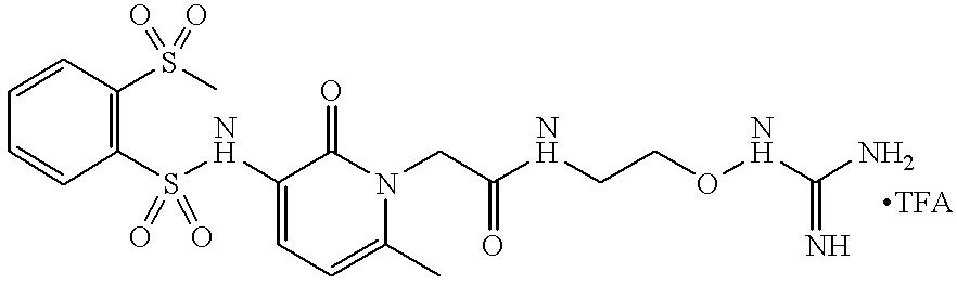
S(NC1=CC=C(C)N(CC(NCCONC(N)=N)=O)C1=O)(=O)(=O)C1=C(S(C)(=O)=O)C=CC=C1.[TFA]
